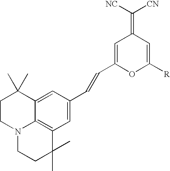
N12CCC(C)(C)C3=C1C(=CC(C=CC1=CC(=C([NC])[CN])C=C([R])O1)=C3)C(C)(C)CC2
